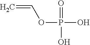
P(=O)(OC=C)(O)O
